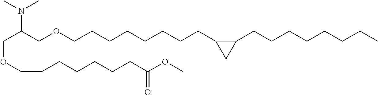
C(OCCCCCCCC(OC)=O)C(COCCCCCCCCC1C(CCCCCCCC)C1)N(C)C
